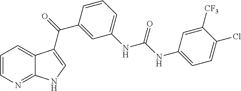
C1=CN=C2C(=C1)C(C(C1=CC(NC(=O)NC3=CC=C(Cl)C([CF3])=C3)=CC=C1)=O)=CN2
